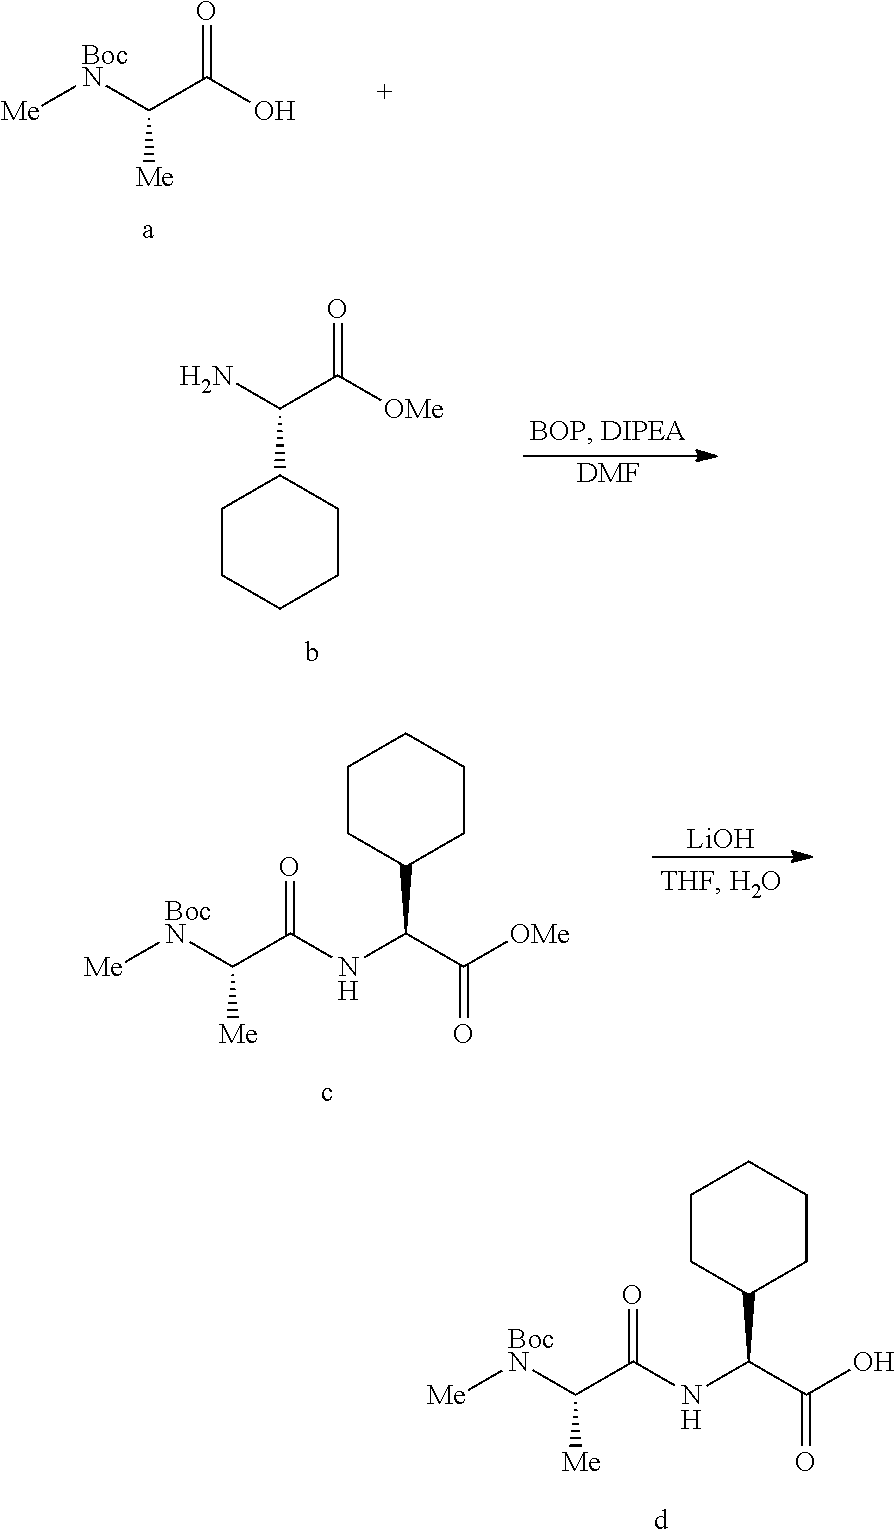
[Me][BocN]C(C(O)=O)[Me].NC(C([OMe])=O)C1CCCCC1.[DMF].[Me][BocN]C(C(NC(C([OMe])=O)C1CCCCC1)=O)[Me].[LiOH].[Me][BocN]C(C(NC(C(O)=O)C1CCCCC1)=O)[Me]
